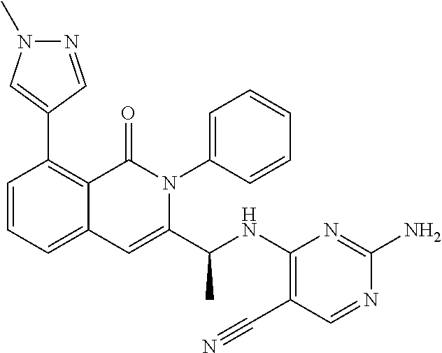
C1=CC=C2C(=C1C1=CN(C)N=C1)C(=O)N(C1=CC=CC=C1)C(C(NC1=C(C#N)C=NC(N)=N1)C)=C2
